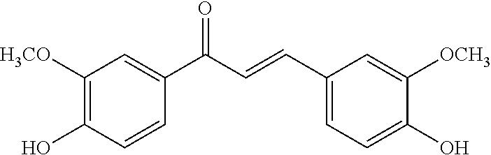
C1([H3CO])=C(O)C=CC(C(C=CC2=CC=C(O)C([OCH3])=C2)=O)=C1
